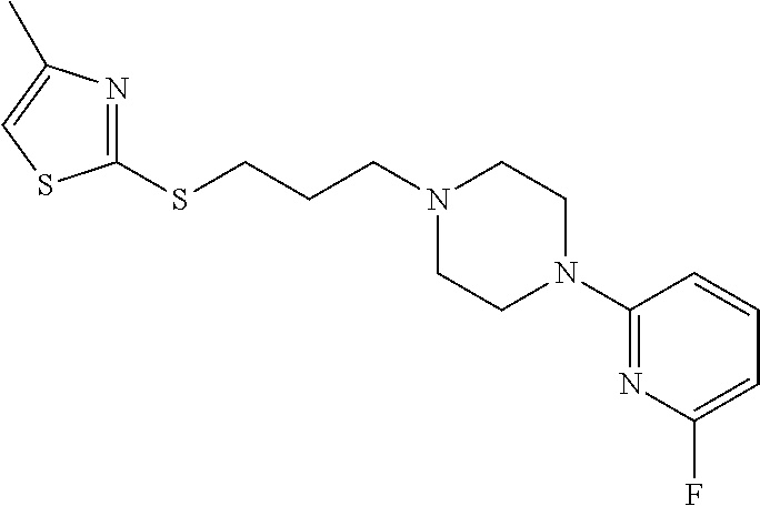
C(N1CCN(C2=NC(F)=CC=C2)CC1)CCSC1=NC(C)=CS1
